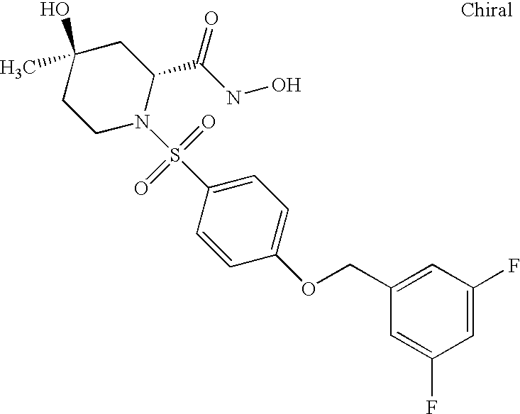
C1(O)(C)CCN(S(C2=CC=C(OCC3=CC(F)=CC(F)=C3)C=C2)(=O)=O)C(C(NO)=O)C1
